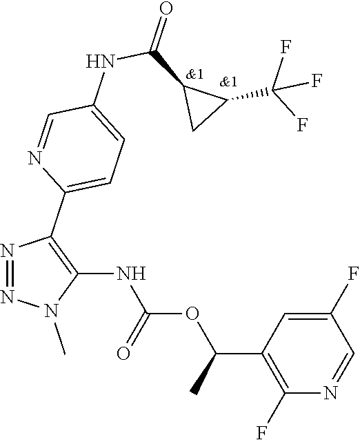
N1=NN(C)C(NC(OC(C2=C(F)N=CC(F)=C2)C)=O)=C1C1=CC=C(NC(C2CC2C(F)(F)F)=O)C=N1
